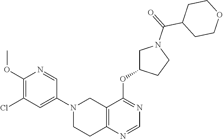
C1(OC)=C(Cl)C=C(N2CC3=C(N=CN=C3OC3CN(C(=O)C4CCOCC4)CC3)CC2)C=N1
